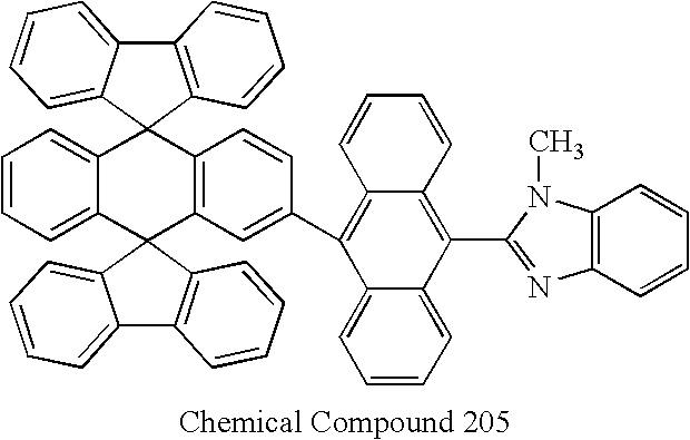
C12=CC=CC=C1C1(C3=C(C=CC(C4=C5C(=C(C6=NC7=C(N6C)C=CC=C7)C6=CC=CC=C46)C=CC=C5)=C3)C23C2=CC=CC=C2C2=C3C=CC=C2)C2=C(C3=CC=CC=C31)C=CC=C2
